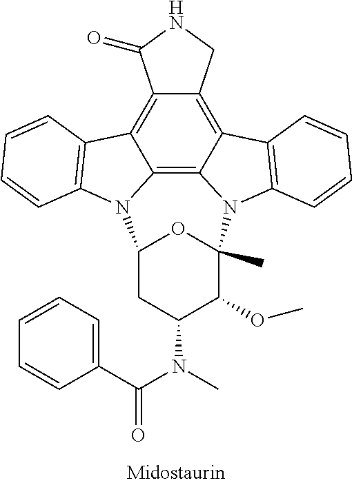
C12=C3C4=C5C(=C1C1=C(C=CC=C1)N2C1CC(N(C(=O)C2=CC=CC=C2)C)C(OC)C(C)(N3C2=C4C=CC=C2)O1)C(=O)NC5
